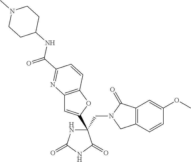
C(C1(C2=CC3=C(O2)C=CC(C(=O)NC2CCN(C)CC2)=N3)NC(=O)NC1=O)N1CC2=C(C1=O)C=C(OC)C=C2
